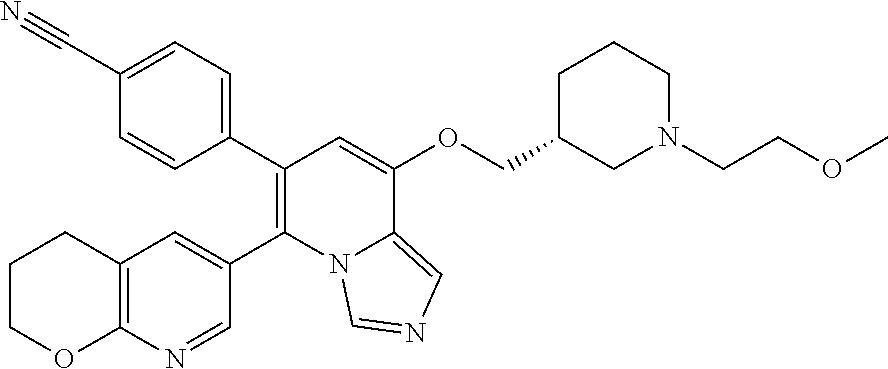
C1(C2=C(C3=CC=C(C#N)C=C3)C=C(OCC3CN(CCOC)CCC3)C3=CN=CN23)=CC2=C(N=C1)OCCC2
